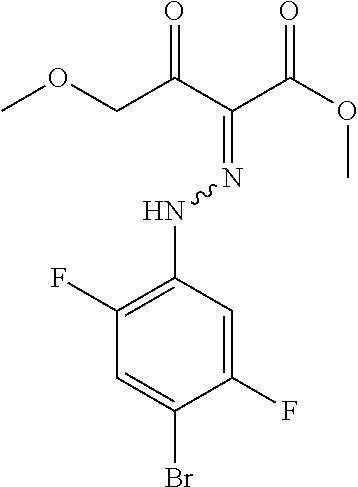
O=C(C(C(OC)=O)=NNC1=C(F)C=C(Br)C(F)=C1)COC
